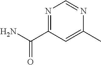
N1=C(C(N)=O)C=C(C)N=C1
